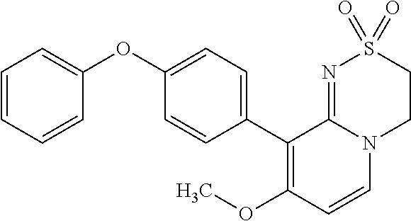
C1(OC2=CC=CC=C2)=CC=C(C2=C(OC)C=CN3C2=NS(=O)(=O)CC3)C=C1
